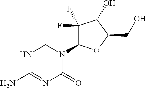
C1(F)(F)C(N2CNC(N)=NC2=O)OC(CO)C1O
